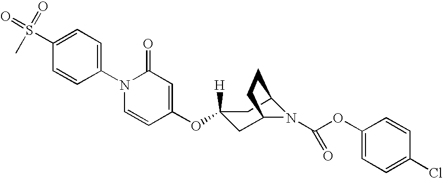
C1(S(=O)(C)=O)=CC=C(N2C=CC(OC3([H])CC4N(C(OC5=CC=C(Cl)C=C5)=O)C(C3)CC4)=CC2=O)C=C1
